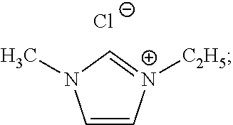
C1=C[N+]([C2H5])=CN1C.[Cl-]
